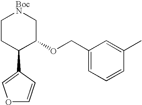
C1CC(C2=COC=C2)C(OCC2=CC=CC(C)=C2)C[BocN]1
